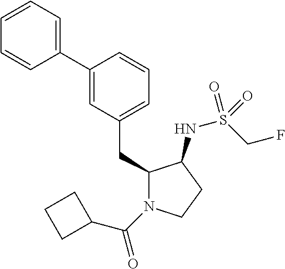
C1(CC2=CC=CC(C3=CC=CC=C3)=C2)N(C(=O)C2CCC2)CCC1NS(CF)(=O)=O
